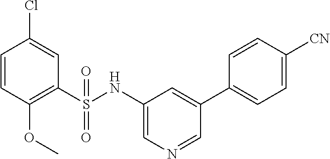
C1=CC(OC)=C(S(NC2=CN=CC(C3=CC=C([CN])C=C3)=C2)(=O)=O)C=C1Cl
